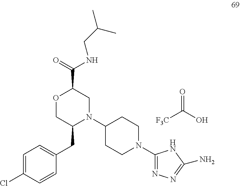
C1(N2CCC(N3C(CC4=CC=C(Cl)C=C4)COC(C(=O)NCC(C)C)C3)CC2)=NN=C(N)N1.[F3C]C(=O)O
